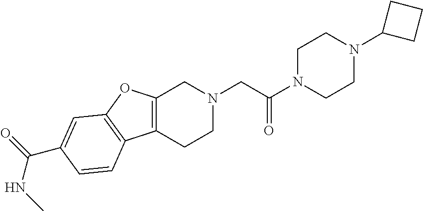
C1N(C(CN2CC3=C(CC2)C2=C(O3)C=C(C(=O)NC)C=C2)=O)CCN(C2CCC2)C1
